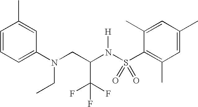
C1=CC=C(N(CC(N(S(C2=C(C)C=C(C)C=C2C)(=O)=O)[H])C(F)(F)F)CC)C=C1C
